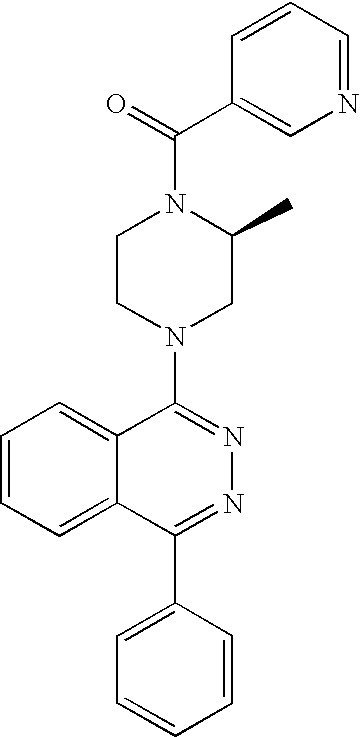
C1(C(=O)N2CCN(C3=NN=C(C4=CC=CC=C4)C4=CC=CC=C34)CC2C)=CN=CC=C1
